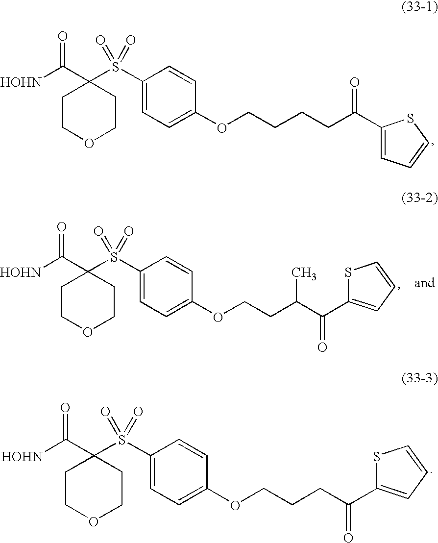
C1COCCC1(C([HOHN])=O)S(C1=CC=C(OCCCCC(=O)C2=CC=CS2)C=C1)(=O)=O.C1COCCC1(C([HOHN])=O)S(C1=CC=C(OCCC(C(C2=CC=CS2)=O)C)C=C1)(=O)=O.C1COCCC1(C([HOHN])=O)S(C1=CC=C(OCCCC(=O)C2=CC=CS2)C=C1)(=O)=O
